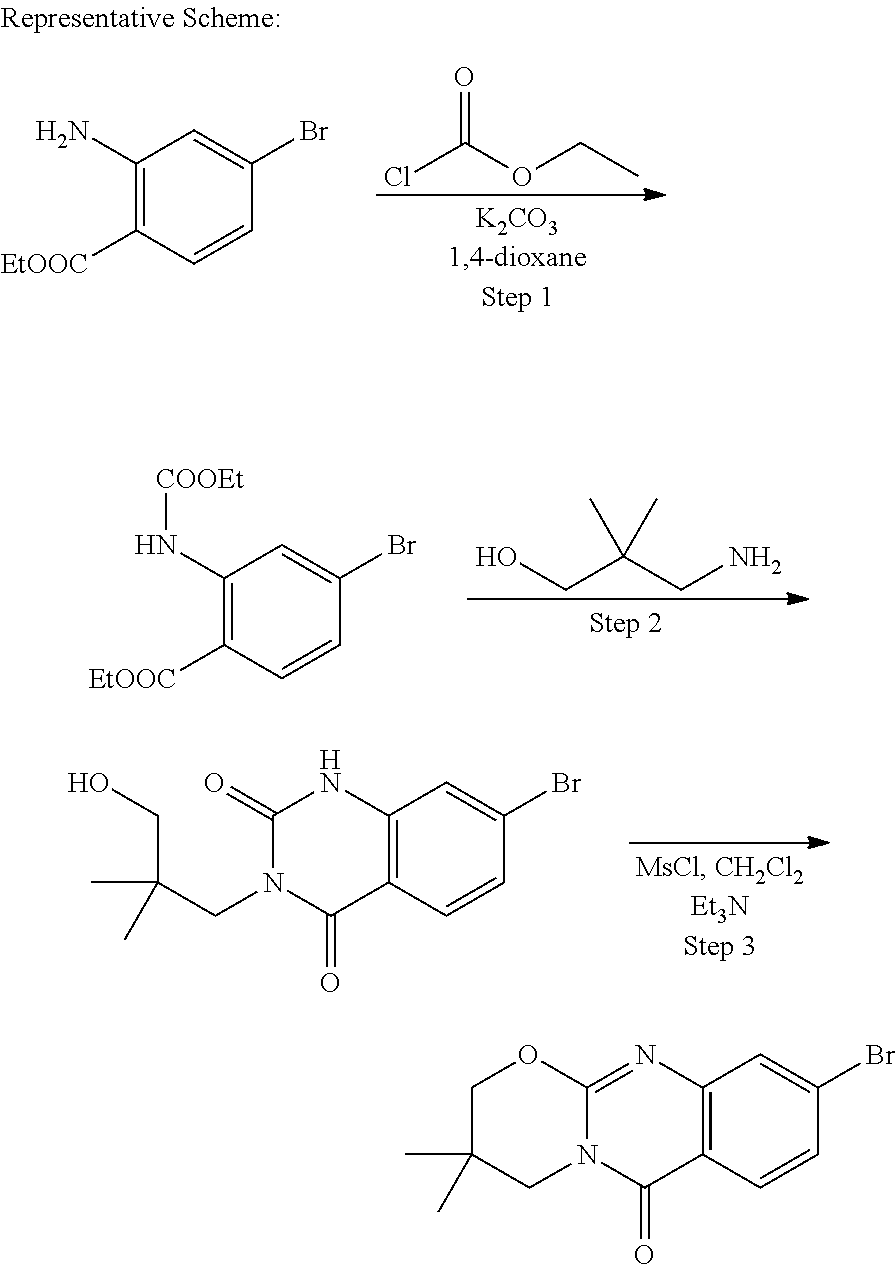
C12=C(C=CC(Br)=C1)C(=O)N1C(=N2)OCC(C)(C)C1.ClC(OCC)=O.C1(N)=C([EtOOC])C=CC(Br)=C1.OCC(CN)(C)C.C1(N[COOEt])=C([EtOOC])C=CC(Br)=C1.C12=C(C=CC(Br)=C1)C(=O)N(CC(CO)(C)C)C(=O)N2
